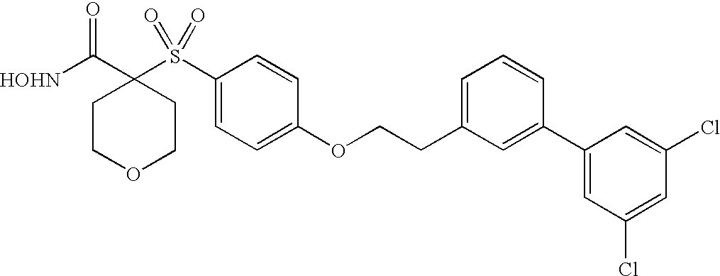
[HOHN]C(C1(S(C2=CC=C(OCCC3=CC=CC(C4=CC(Cl)=CC(Cl)=C4)=C3)C=C2)(=O)=O)CCOCC1)=O
